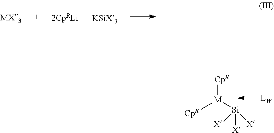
[CpR][M]([CpR])[Si]([X])([X])[X].[KSiX3]
